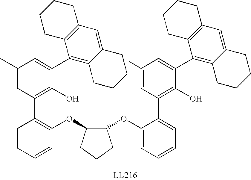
C1(C2=C3C(=CC4=C2CCCC4)CCCC3)=CC(C)=CC(C2=C(OC3C(OC4=CC=CC=C4C4=C(O)C(C5=C6C(=CC7=C5CCCC7)CCCC6)=CC(C)=C4)CCC3)C=CC=C2)=C1O
